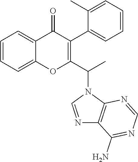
C1=CC=C2C(=C1)OC(C(N1C3=C(N=C1)C(N)=NC=N3)C)=C(C1=CC=CC=C1C)C2=O
